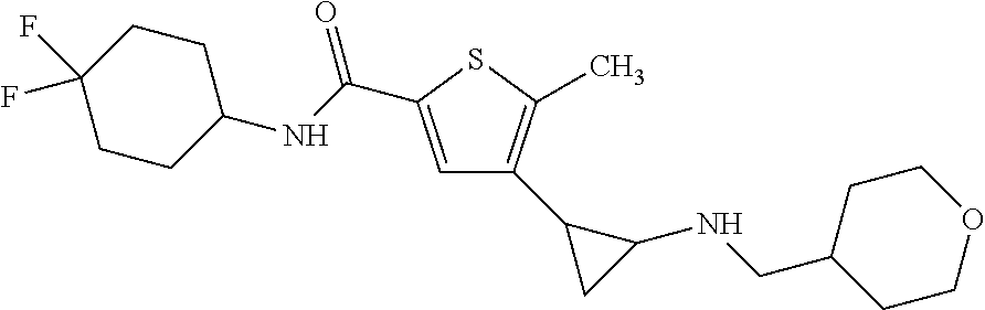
C1=C(C(NC2CCC(F)(F)CC2)=O)SC(C)=C1C1CC1NCC1CCOCC1
